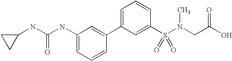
C1(NC(NC2=CC=CC(C3=CC=CC(S(N(CC(O)=O)C)(=O)=O)=C3)=C2)=O)CC1
